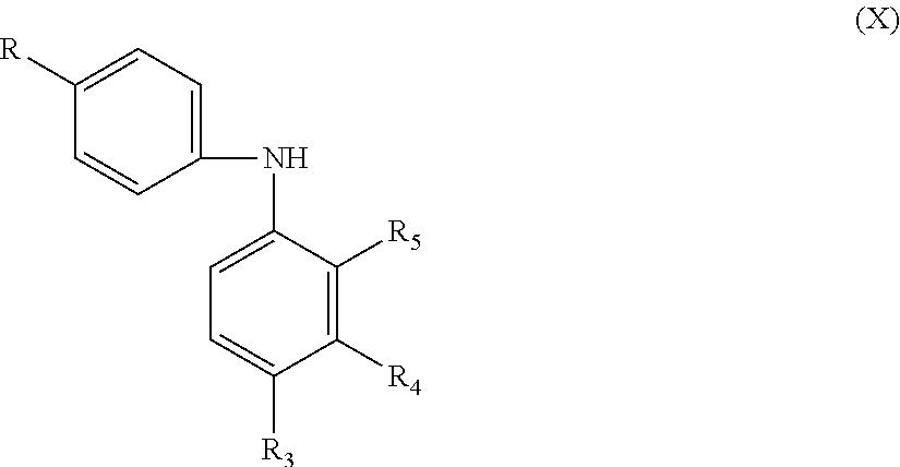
C1=C([R3])C([R4])=C([R5])C(NC2=CC=C([R])C=C2)=C1
